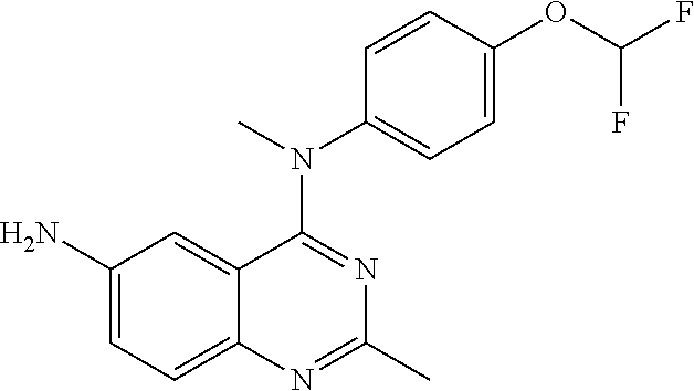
C1(N)=CC=C2C(=C1)C(N(C)C1=CC=C(OC(F)F)C=C1)=NC(C)=N2
